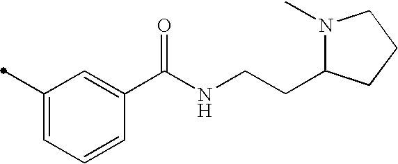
C1(C)=CC=CC(C(NCCC2CCCN2C)=O)=C1
